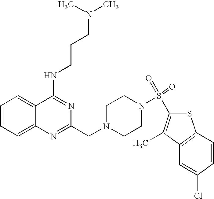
C1=CC=C2C(=C1)C(NCCCN(C)C)=NC(CN1CCN(S(=O)(C3=C(C)C4=C(S3)C=CC(Cl)=C4)=O)CC1)=N2
